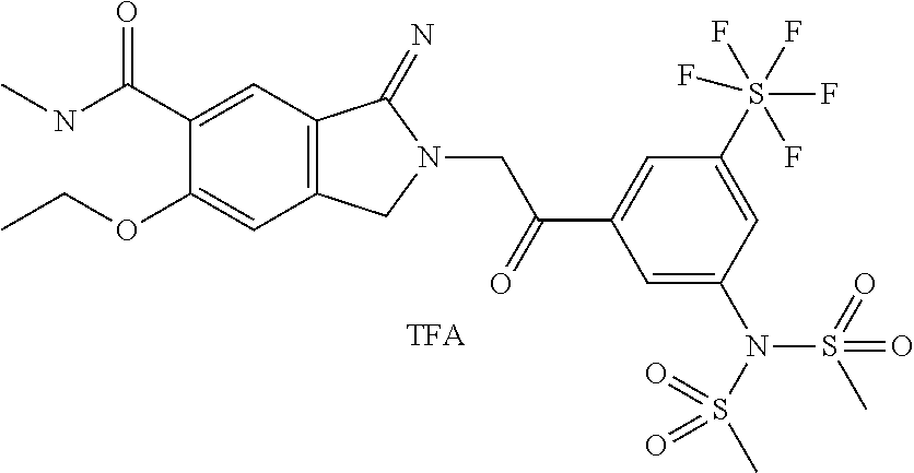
C1(C(NC)=O)=CC2=C(C=C1OCC)CN(CC(C1=CC(S(F)(F)(F)(F)F)=CC(N(S(C)(=O)=O)S(=O)(C)=O)=C1)=O)C2=N
